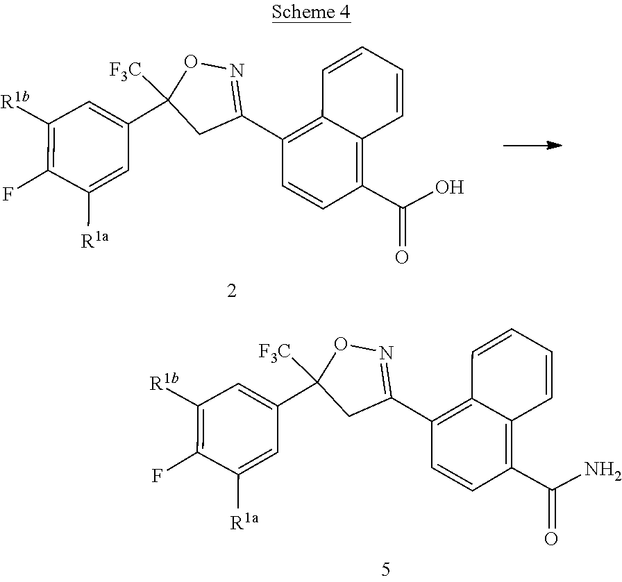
C1(C(=O)N)=C2C(=C(C3=NOC(C4=CC([R1b])=C(F)C([R1a])=C4)([F3C])C3)C=C1)C=CC=C2.C1(C(=O)O)=C2C(=C(C3=NOC(C4=CC([R1b])=C(F)C([R1a])=C4)([F3C])C3)C=C1)C=CC=C2
